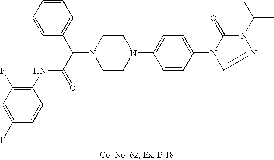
N1(C(C(=O)NC2=C(F)C=C(F)C=C2)C2=CC=CC=C2)CCN(C2=CC=C(N3C(=O)N(C(C)C)N=C3)C=C2)CC1
